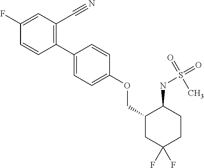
C1(C2=CC=C(OCC3CC(F)(F)CCC3NS(=O)(C)=O)C=C2)=C(C#N)C=C(F)C=C1
